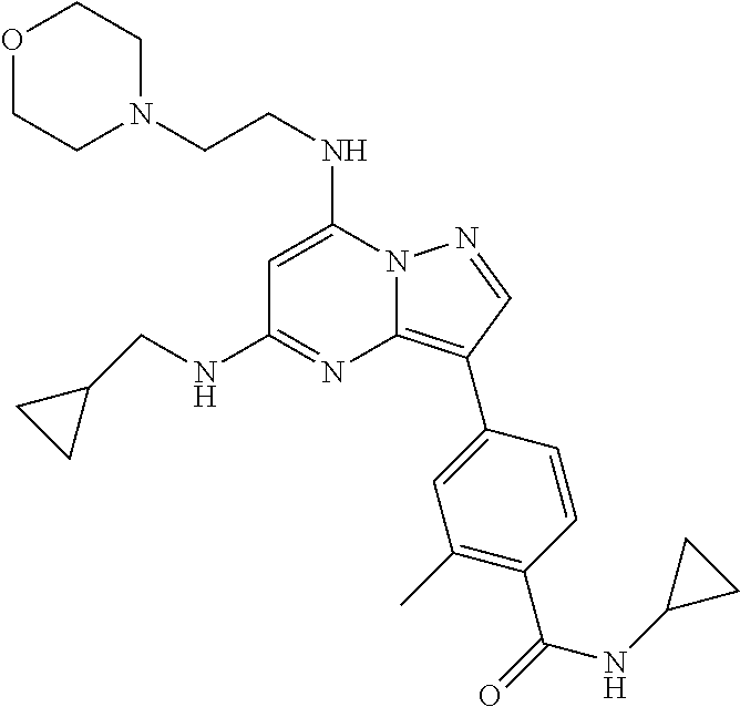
C(N1CCOCC1)CNC1=CC(NCC2CC2)=NC2=C(C3=CC(C)=C(C(=O)NC4CC4)C=C3)C=NN12
